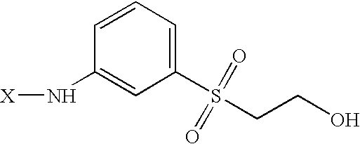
C1=CC=C(S(CCO)(=O)=O)C=C1N[X]
